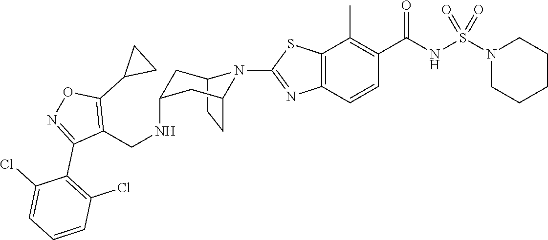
C12CCC(CC(NCC3=C(C4CC4)ON=C3C3=C(Cl)C=CC=C3Cl)C1)N2C1=NC2=C(C(C)=C(C(NS(N3CCCCC3)(=O)=O)=O)C=C2)S1
